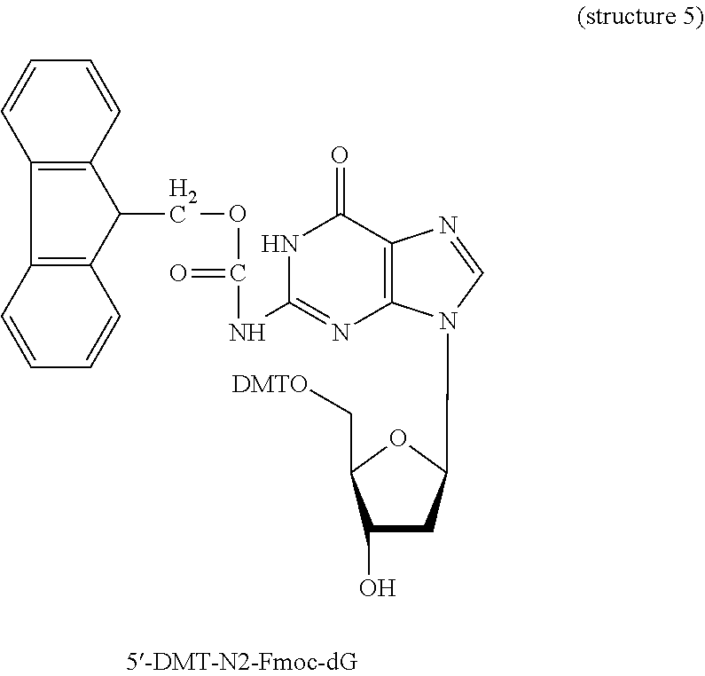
N1C(NC(=O)OCC2C3=C(C4=C2C=CC=C4)C=CC=C3)=NC2=C(C1=O)N=CN2C1CC(O)C(C[DMTO])O1
